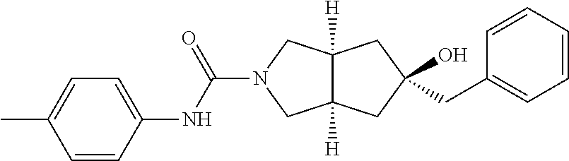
C(N1CC2([H])C([H])(C1)CC(CC1=CC=CC=C1)(O)C2)(=O)NC1=CC=C(C)C=C1
